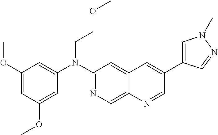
C1=C(OC)C=C(OC)C=C1N(C1=NC=C2C(=C1)C=C(C1=CN(C)N=C1)C=N2)CCOC
